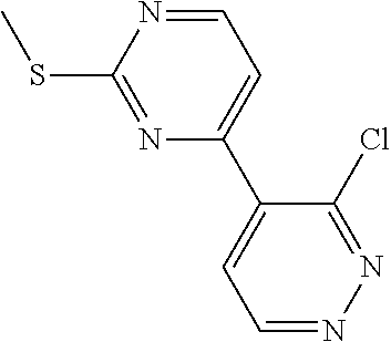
C1=NC(SC)=NC(C2=CC=NN=C2Cl)=C1
